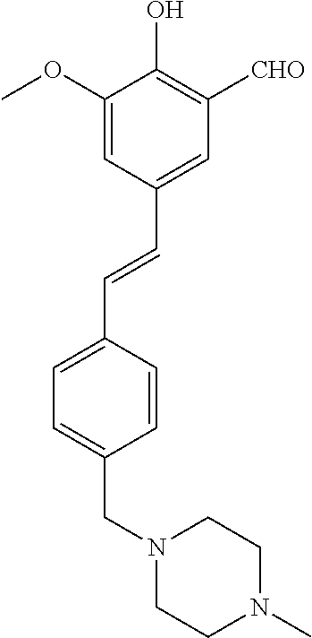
C1=C(OC)C(O)=C([CHO])C=C1C=CC1=CC=C(CN2CCN(C)CC2)C=C1
